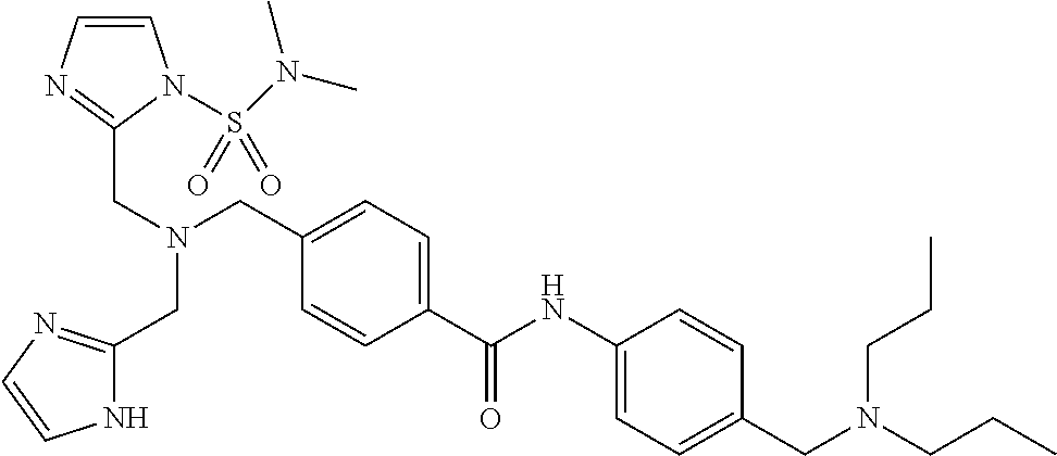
C1=C(C(NC2=CC=C(CN(CCC)CCC)C=C2)=O)C=CC(CN(CC2=NC=CN2S(N(C)C)(=O)=O)CC2=NC=CN2)=C1
